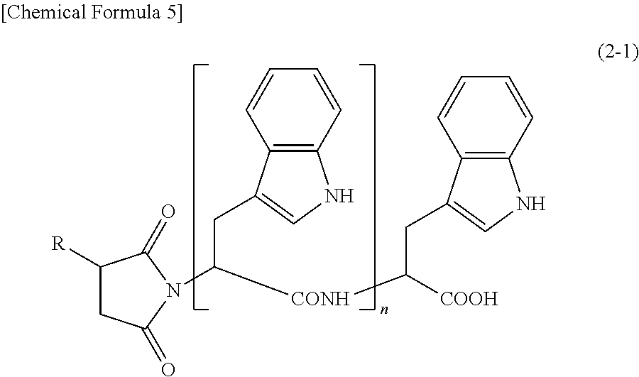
C1([R])CC(=O)N(C([CONH]C([COOH])CC2=CNC3=C2C=CC=C3)CC2=CNC3=C2C=CC=C3)C1=O
